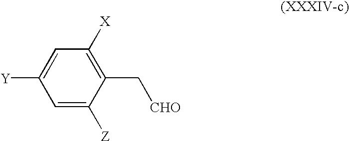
C1=C([Y])C=C([Z])C(C[CHO])=C1[X]
